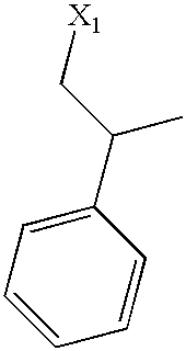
C1=CC=C(C(C[X1])C)C=C1
